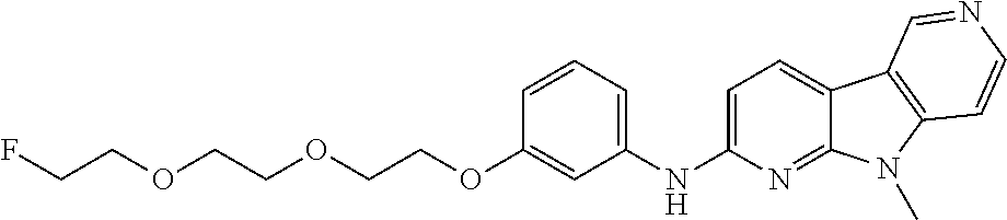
N(C1=CC=C2C(=N1)N(C)C1=C2C=NC=C1)C1=CC=CC(OCCOCCOCCF)=C1
